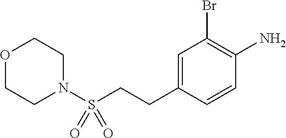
O1CCN(S(CCC2=CC(Br)=C(N)C=C2)(=O)=O)CC1
